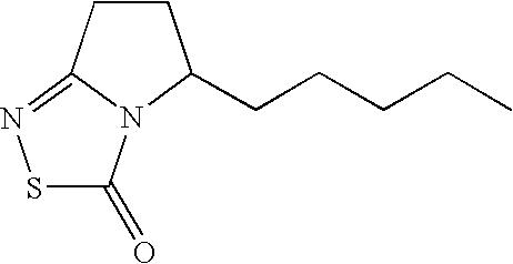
C12=NSC(=O)N1C(CCCCC)CC2
